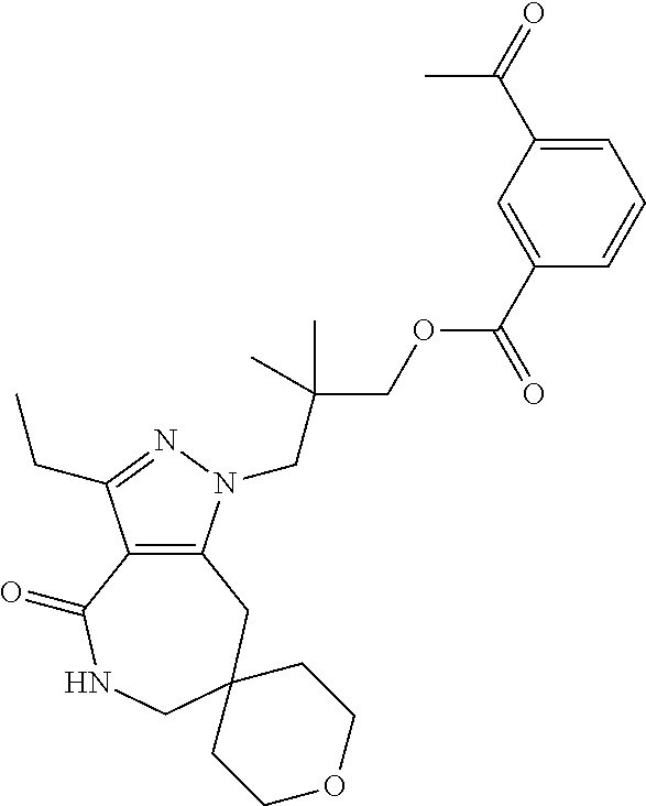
C12=C(N(CC(COC(C3=CC(C(=O)C)=CC=C3)=O)(C)C)N=C1CC)CC1(CNC2=O)CCOCC1
